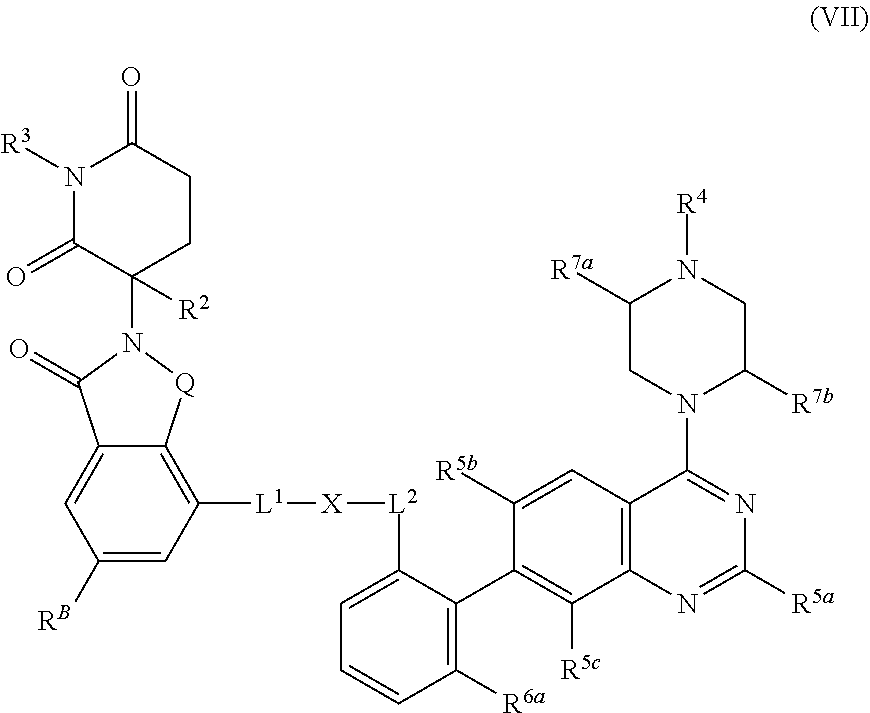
C1([R6a])=C(C2=C([R5c])C3=C(C=C2[R5b])C(N2C([R7b])CN([R4])C([R7a])C2)=NC([R5a])=N3)C([L2][X][L1]C2=C3C(=CC([RB])=C2)C(=O)N(C2([R2])C(=O)N([R3])C(=O)CC2)[Q]3)=CC=C1
